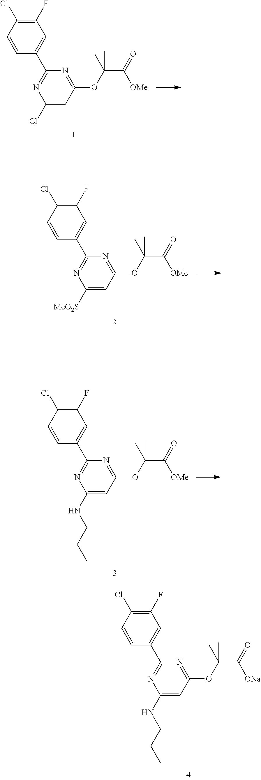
C1(Cl)=CC(OC(C(=O)[OMe])(C)C)=NC(C2=CC(F)=C(Cl)C=C2)=N1.C1([MeO2S])=CC(OC(C(=O)[OMe])(C)C)=NC(C2=CC(F)=C(Cl)C=C2)=N1.C1(NCCC)=CC(OC(C(=O)[ONa])(C)C)=NC(C2=CC(F)=C(Cl)C=C2)=N1.C1(NCCC)=CC(OC(C(=O)[OMe])(C)C)=NC(C2=CC(F)=C(Cl)C=C2)=N1
